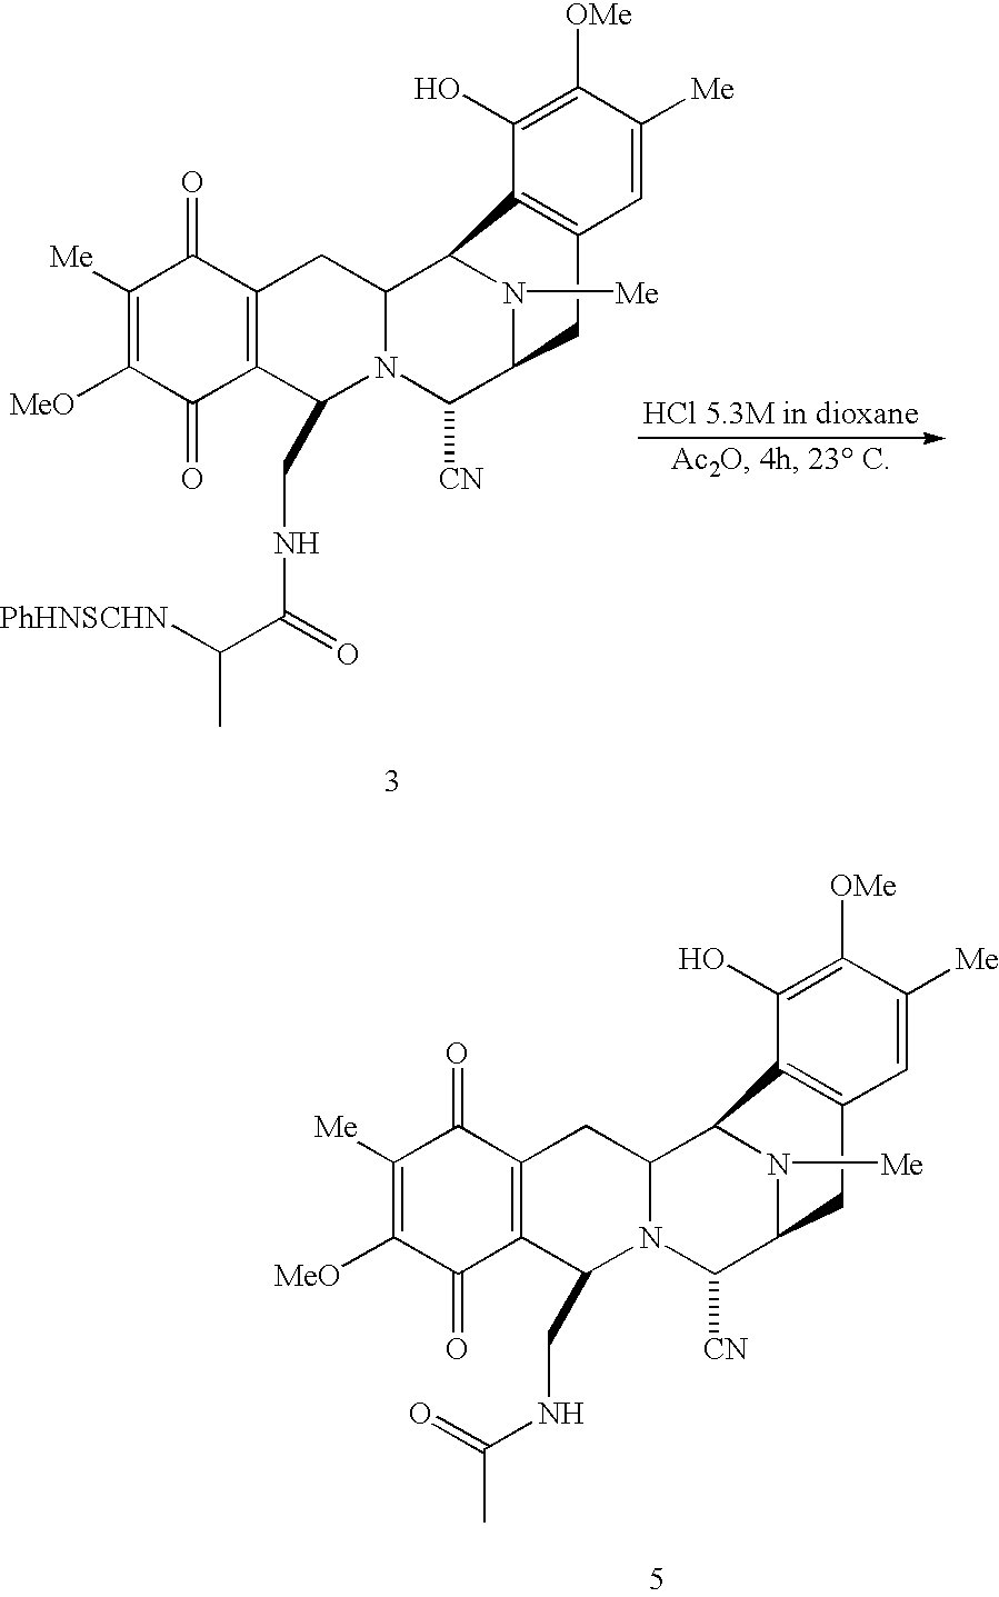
C1([Me])=C([MeO])C(=O)C2=C(C1=O)CC1N(C2CNC(=O)C)C([CN])C2N([Me])C1C1=C(C2)C=C([Me])C([OMe])=C1O.C1([Me])=C([MeO])C(=O)C2=C(C1=O)CC1N(C2CNC(=O)C([PhHNSCHN])C)C([CN])C2N([Me])C1C1=C(C2)C=C([Me])C([OMe])=C1O
